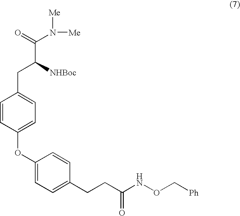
C(C([NHBoc])CC1=CC=C(OC2=CC=C(CCC(NOC[Ph])=O)C=C2)C=C1)(=O)N([Me])[Me]
